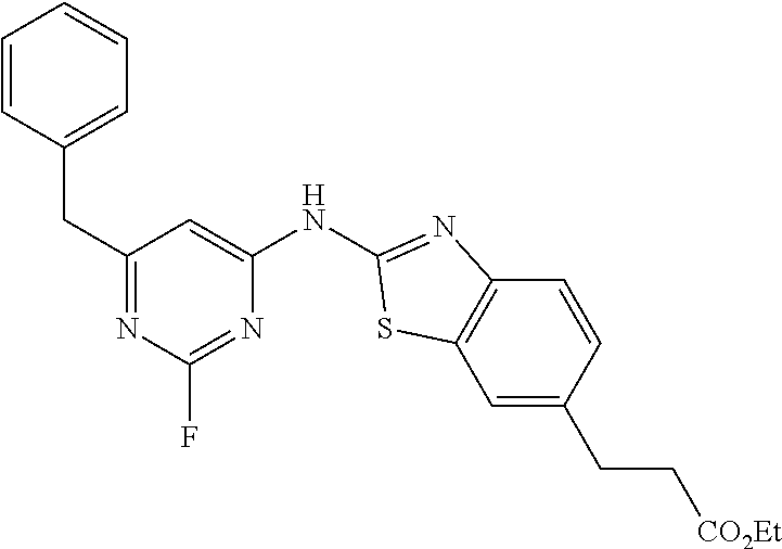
C1=CC(CC2=NC(F)=NC(NC3=NC4=C(C=C(CC[CO2Et])C=C4)S3)=C2)=CC=C1
